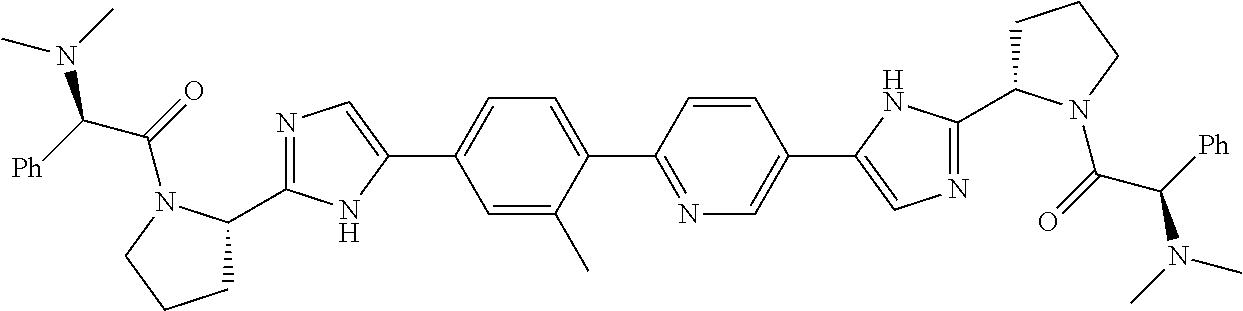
C1=C(C)C(C2=NC=C(C3=CN=C(C4CCCN4C(C([Ph])N(C)C)=O)N3)C=C2)=CC=C1C1=CN=C(C2CCCN2C(C([Ph])N(C)C)=O)N1
